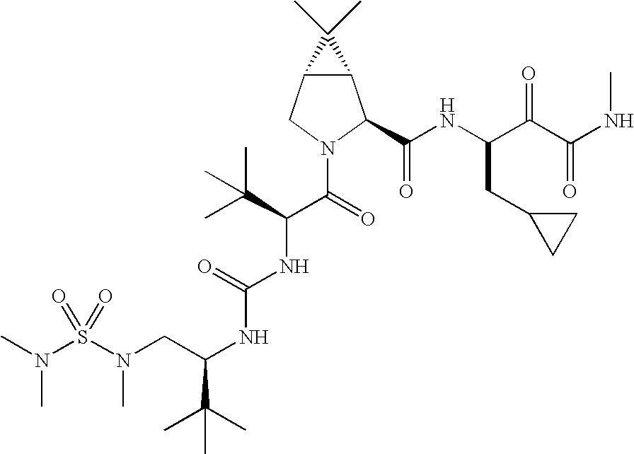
S(N(CC(NC(NC(C(N1C(C(NC(C(C(NC)=O)=O)CC2CC2)=O)C2C(C1)C2(C)C)=O)C(C)(C)C)=O)C(C)(C)C)C)(=O)(=O)N(C)C
